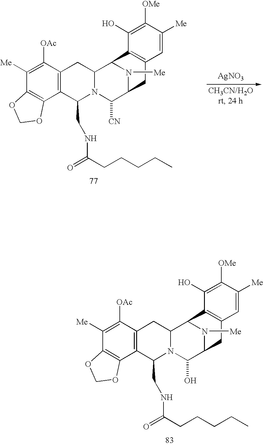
C1([OAc])=C([Me])C2=C(C3=C1CC1N(C3CNC(CCCCC)=O)C([CN])C3CC4=C(C1N3[Me])C(O)=C([OMe])C([Me])=C4)OCO2.[AgNO3].C1([OAc])=C([Me])C2=C(C3=C1CC1N(C3CNC(CCCCC)=O)C(O)C3CC4=C(C1N3[Me])C(O)=C([OMe])C([Me])=C4)OCO2
